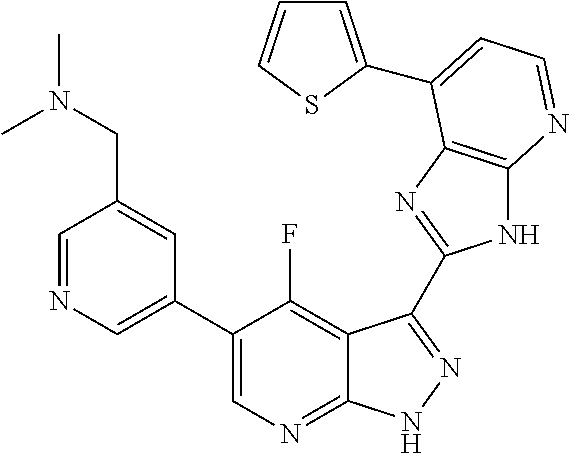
C1=NC=C(C2=CN=C3C(=C2F)C(C2=NC4=C(N2)N=CC=C4C2=CC=CS2)=NN3)C=C1CN(C)C
